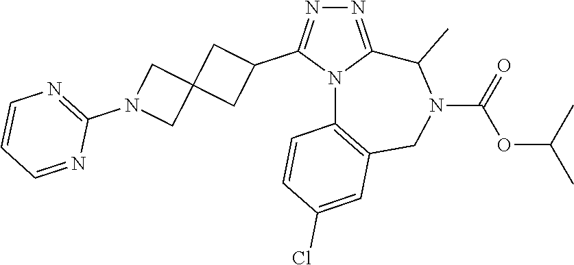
N1=C2N(C(C3CC4(C3)CN(C3=NC=CC=N3)C4)=N1)C1=C(CN(C(OC(C)C)=O)C2C)C=C(Cl)C=C1
